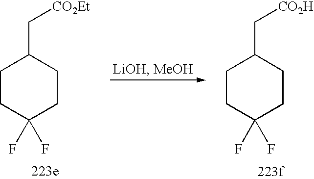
C1CC(F)(F)CCC1C[CO2Et].C1CC(F)(F)CCC1C[CO2H]
